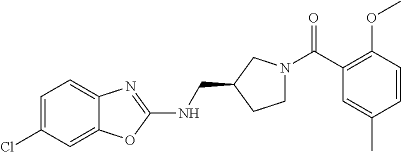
C1=C(Cl)C=C2C(=C1)N=C(NCC1CCN(C(C3=C(OC)C=CC(C)=C3)=O)C1)O2
